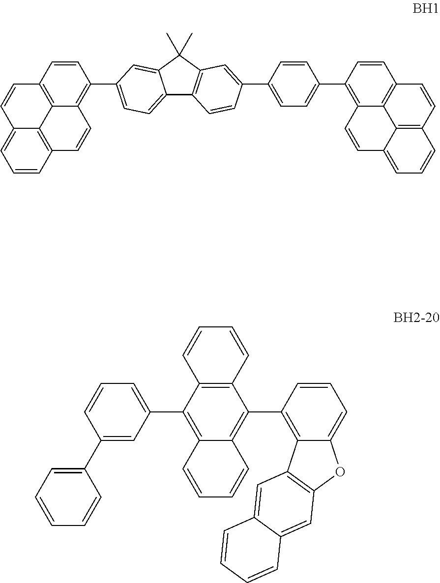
C12=CC=C(C3=C4C5=C(C=C3)C=CC3=CC=CC(=C53)C=C4)C=C1C(C)(C)C1=C2C=CC(C2=CC=C(C3=C4C5=C(C=C3)C=CC3=C5C(=CC=C3)C=C4)C=C2)=C1.C12=C(C3=CC=CC(C4=CC=CC=C4)=C3)C3=C(C(C4=C5C(=CC=C4)OC4=C5C=C5C(=C4)C=CC=C5)=C1C=CC=C2)C=CC=C3
